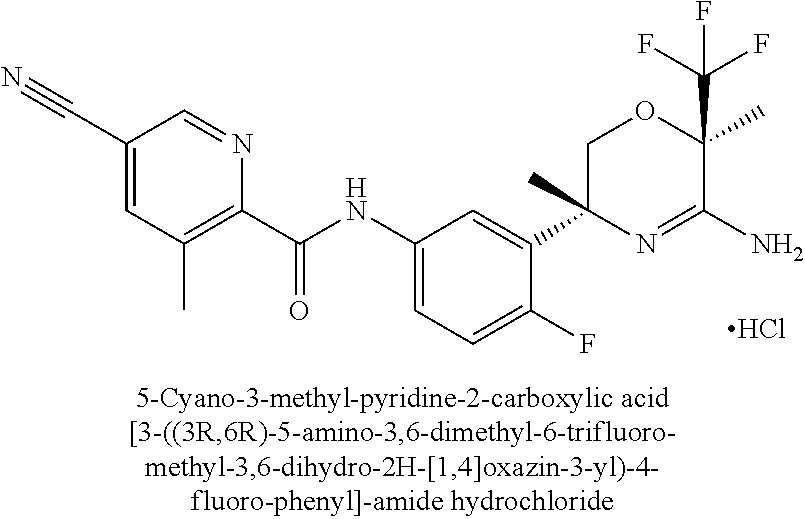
Cl.N(C1=CC=C(F)C(C2(C)N=C(N)C(C(F)(F)F)(C)OC2)=C1)C(C1=C(C)C=C(C#N)C=N1)=O
